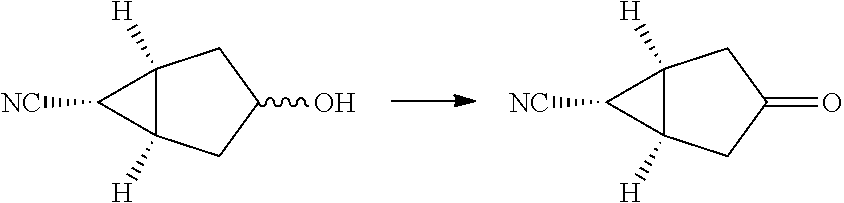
C12([H])C([H])(CC(=O)C1)C2[NC].C12([H])C([H])(CC(O)C1)C2[NC]
